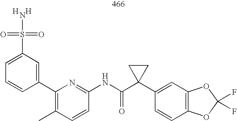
S(C1=CC=CC(C2=C(C)C=CC(NC(C3(C4=CC5=C(C=C4)OC(F)(F)O5)CC3)=O)=N2)=C1)(N)(=O)=O.[H].[H]
